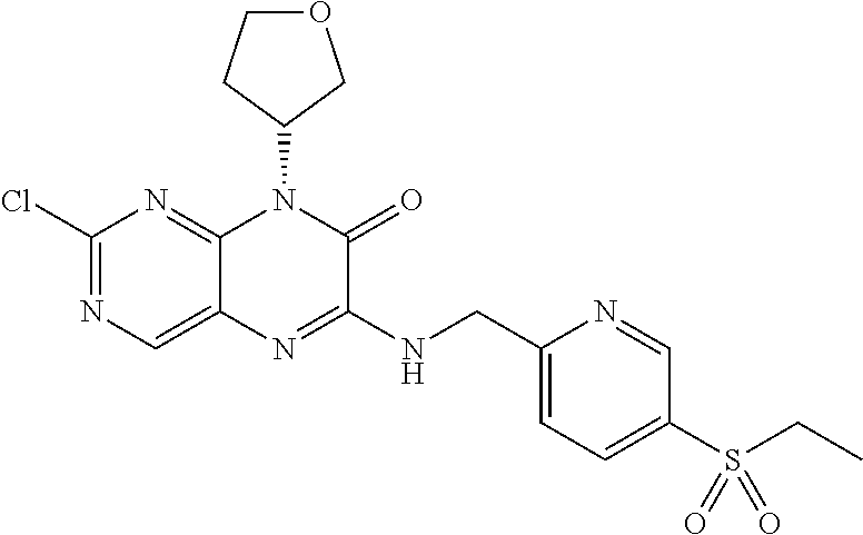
C1(Cl)=NC=C2C(=N1)N(C1CCOC1)C(=O)C(NCC1=CC=C(S(CC)(=O)=O)C=N1)=N2
